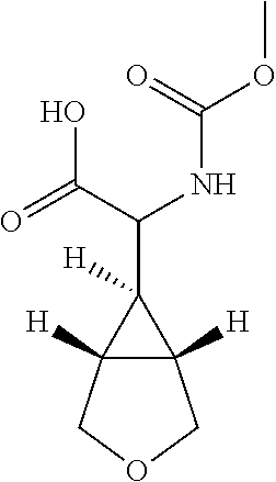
C12([H])C([H])(COC1)C2(C(C(=O)O)NC(OC)=O)[H]
